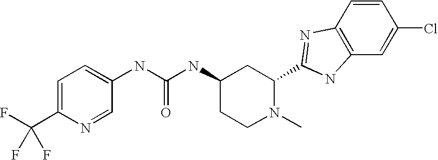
C1=C(C(F)(F)F)N=CC(NC(NC2CCN(C)C(C3=NC4=C(C=C(Cl)C=C4)N3)C2)=O)=C1
